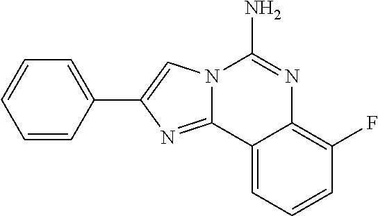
C1(C2=CN3C(=N2)C2=CC=CC(F)=C2N=C3N)=CC=CC=C1
